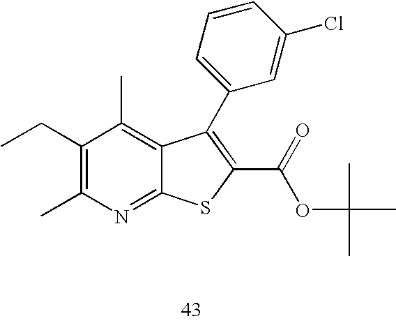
C1(CC)=C(C)N=C2C(=C1C)C(C1=CC=CC(Cl)=C1)=C(C(=O)OC(C)(C)C)S2
